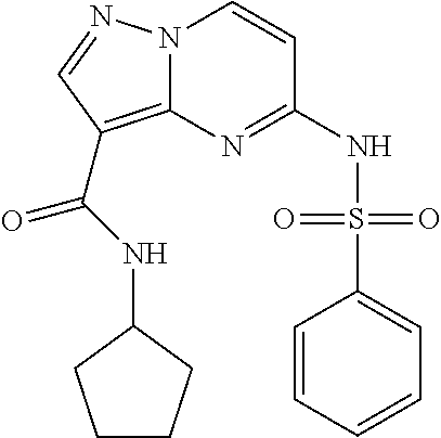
C1(NS(=O)(=O)C2=CC=CC=C2)=NC2=C(C(NC3CCCC3)=O)C=NN2C=C1
